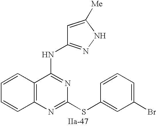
C12=C(N=C(SC3=CC(Br)=CC=C3)N=C1NC1=NNC([Me])=C1)C=CC=C2
